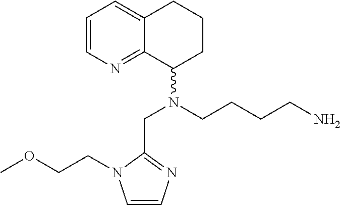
C1=CN=C2C(=C1)CCCC2N(CCCCN)CC1=NC=CN1CCOC
